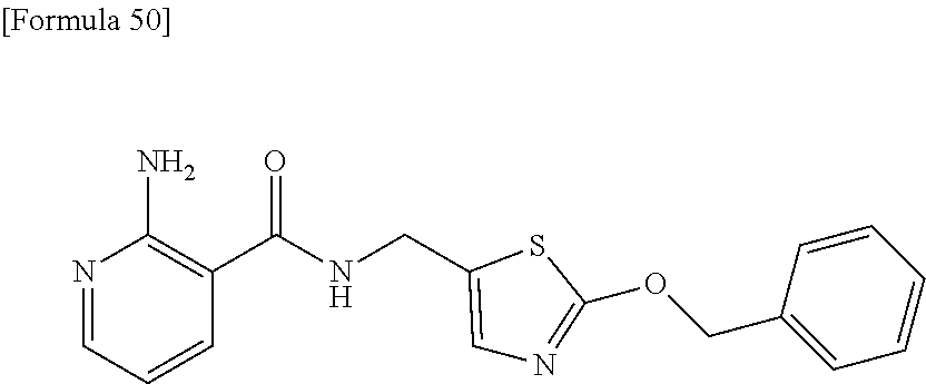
N1=CC=CC(C(NCC2=CN=C(OCC3=CC=CC=C3)S2)=O)=C1N
